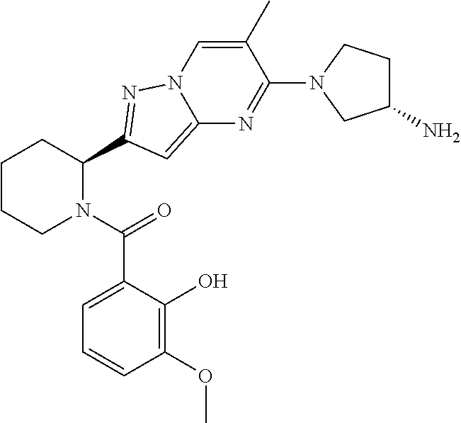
C1CCN(C(=O)C2=CC=CC(OC)=C2O)C(C2=NN3C(=C2)N=C(N2CC(N)CC2)C(C)=C3)C1
